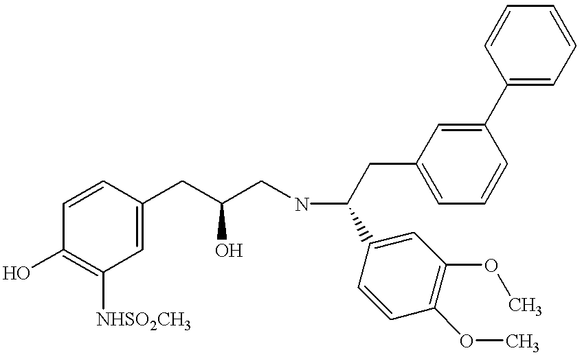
C1(O)=C([NHSO2CH3])C=C(CC(CNC(CC2=CC=CC(C3=CC=CC=C3)=C2)C2=CC(OC)=C(OC)C=C2)O)C=C1
